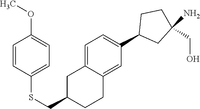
C1=C2C(=CC(C3CC(N)(CO)CC3)=C1)CCC(CSC1=CC=C(OC)C=C1)C2
